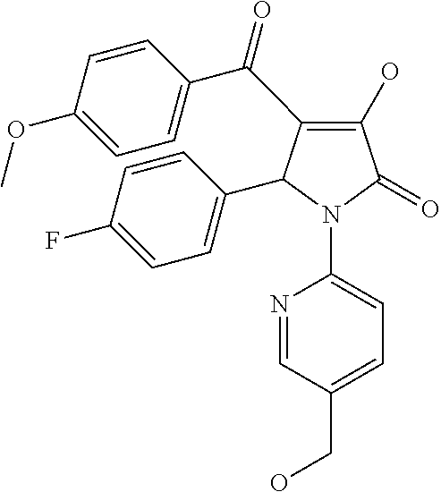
C1(O)=C(C(C2=CC=C(OC)C=C2)=O)C(C2=CC=C(F)C=C2)N(C2=CC=C(CO)C=N2)C1=O
